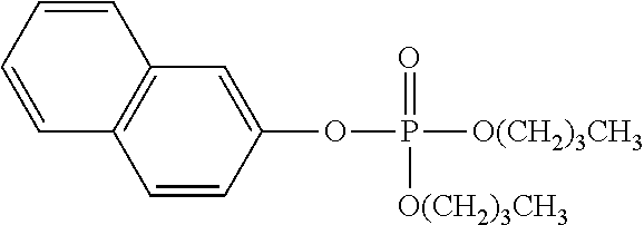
C1=CC(OP([O(CH2)3CH3])(=O)[O(CH2)3CH3])=CC2=C1C=CC=C2
